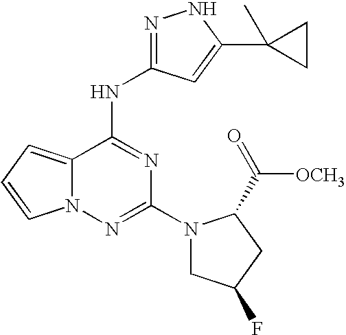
C12=CC=CN1N=C(N1CC(F)CC1C(=O)[OCH3])N=C2NC1=NNC(C2(C)CC2)=C1
